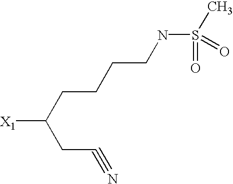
[X1]C(CCCCNS(C)(=O)=O)CC#N
